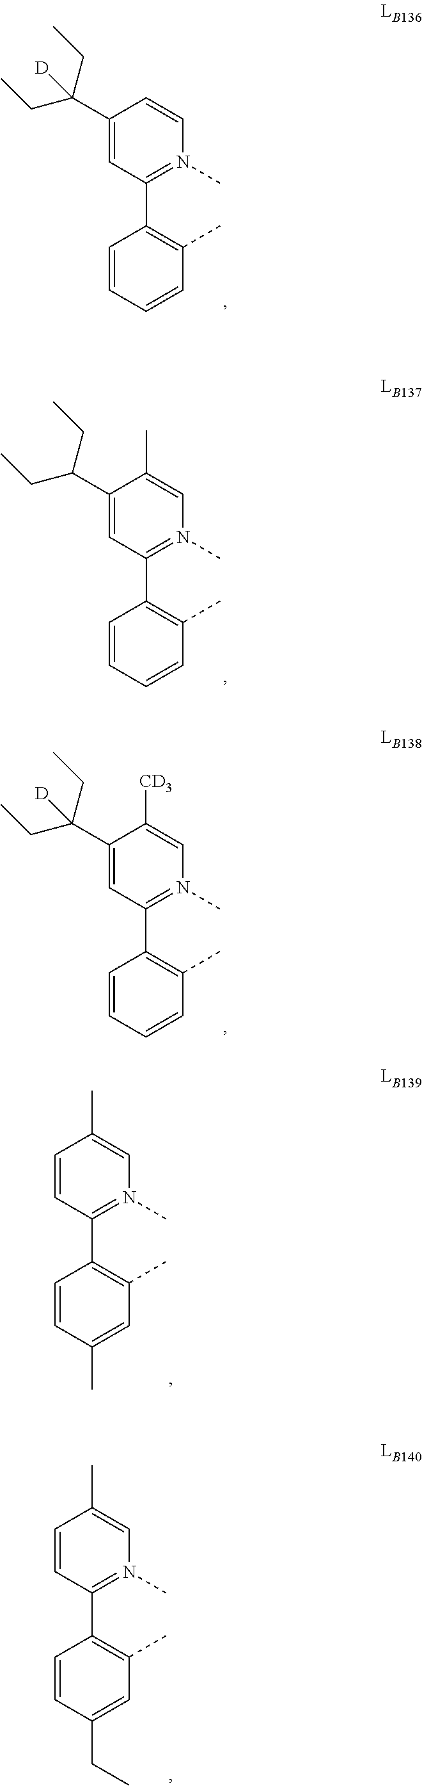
C1=CC(C)=CN(C)=C1C1=C(C)C=C(C)C=C1.C1=CC(C)=CN(C)=C1C1=C(C)C=C(CC)C=C1.C1=C(C([D])(CC)CC)C=CN(C)=C1C1=C(C)C=CC=C1.C1=C(C(CC)CC)C(C)=CN(C)=C1C1=C(C)C=CC=C1.C1=C(C([D])(CC)CC)C([CD3])=CN(C)=C1C1=C(C)C=CC=C1
